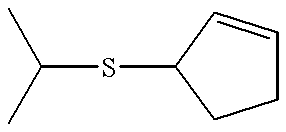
C(SC1CCC=C1)(C)C
